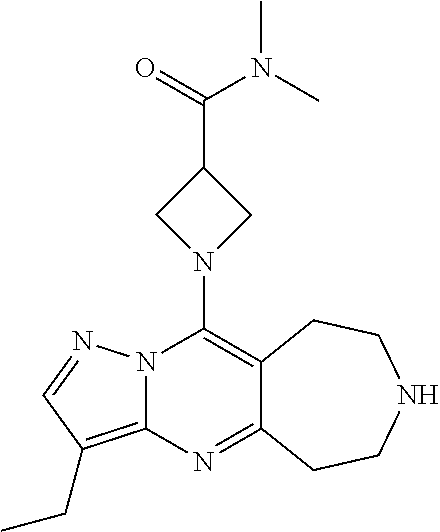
N12C(=C(CC)C=N1)N=C1C(=C2N2CC(C(=O)N(C)C)C2)CCNCC1
